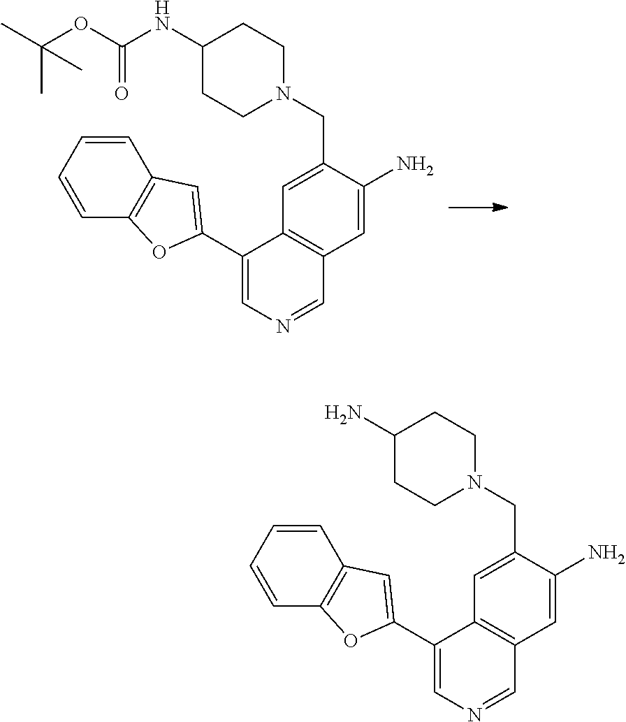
C1=C(N)C(CN2CCC(NC(OC(C)(C)C)=O)CC2)=CC2=C1C=NC=C2C1=CC2=C(C=CC=C2)O1.C1=C(N)C(CN2CCC(N)CC2)=CC2=C1C=NC=C2C1=CC2=C(C=CC=C2)O1
